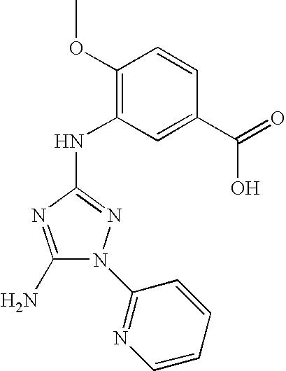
C1(N)=NC(NC2=C(OC)C=CC(C(O)=O)=C2)=NN1C1=NC=CC=C1
